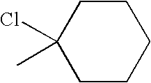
C1(Cl)(C)CCCCC1
